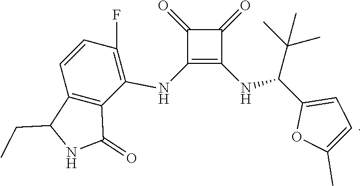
C1(NC2=C(F)C=CC3=C2C(=O)NC3CC)=C(NC(C2=CC=C(C)O2)C(C)(C)C)C(=O)C1=O
